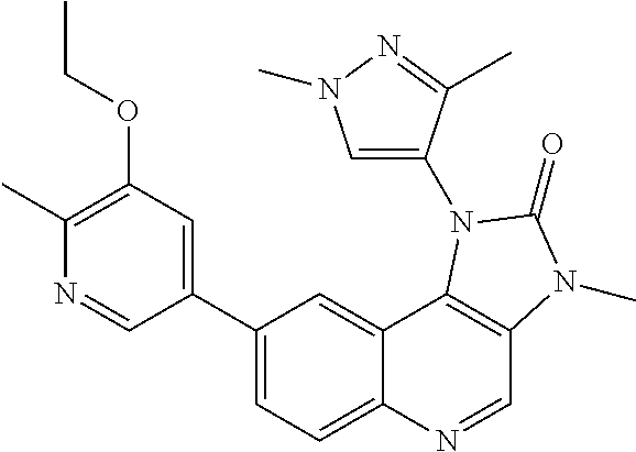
C1(C2=CC=C3C(=C2)C2=C(C=N3)N(C)C(=O)N2C2=CN(C)N=C2C)=CC(OCC)=C(C)N=C1
